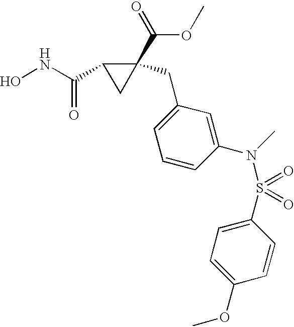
ONC(C1CC1(C(=O)OC)CC1=CC=CC(N(C)S(C2=CC=C(OC)C=C2)(=O)=O)=C1)=O
